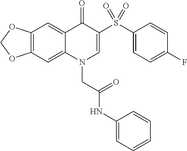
C12=C(C=C3C(=C1)C(=O)C(S(C1=CC=C(F)C=C1)(=O)=O)=CN3CC(NC1=CC=CC=C1)=O)OCO2
